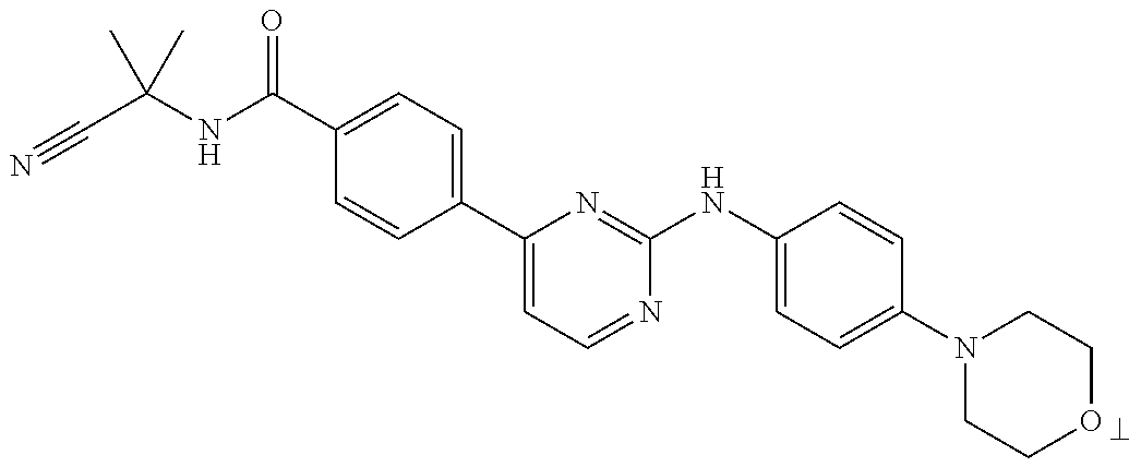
C1(C(NC(C#N)(C)C)=O)=CC=C(C2=CC=NC(NC3=CC=C(N4CCOCC4)C=C3)=N2)C=C1
